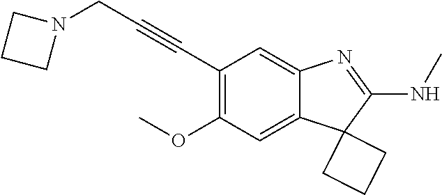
C12=CC(OC)=C(C#CCN3CCC3)C=C1N=C(NC)C21CCC1
